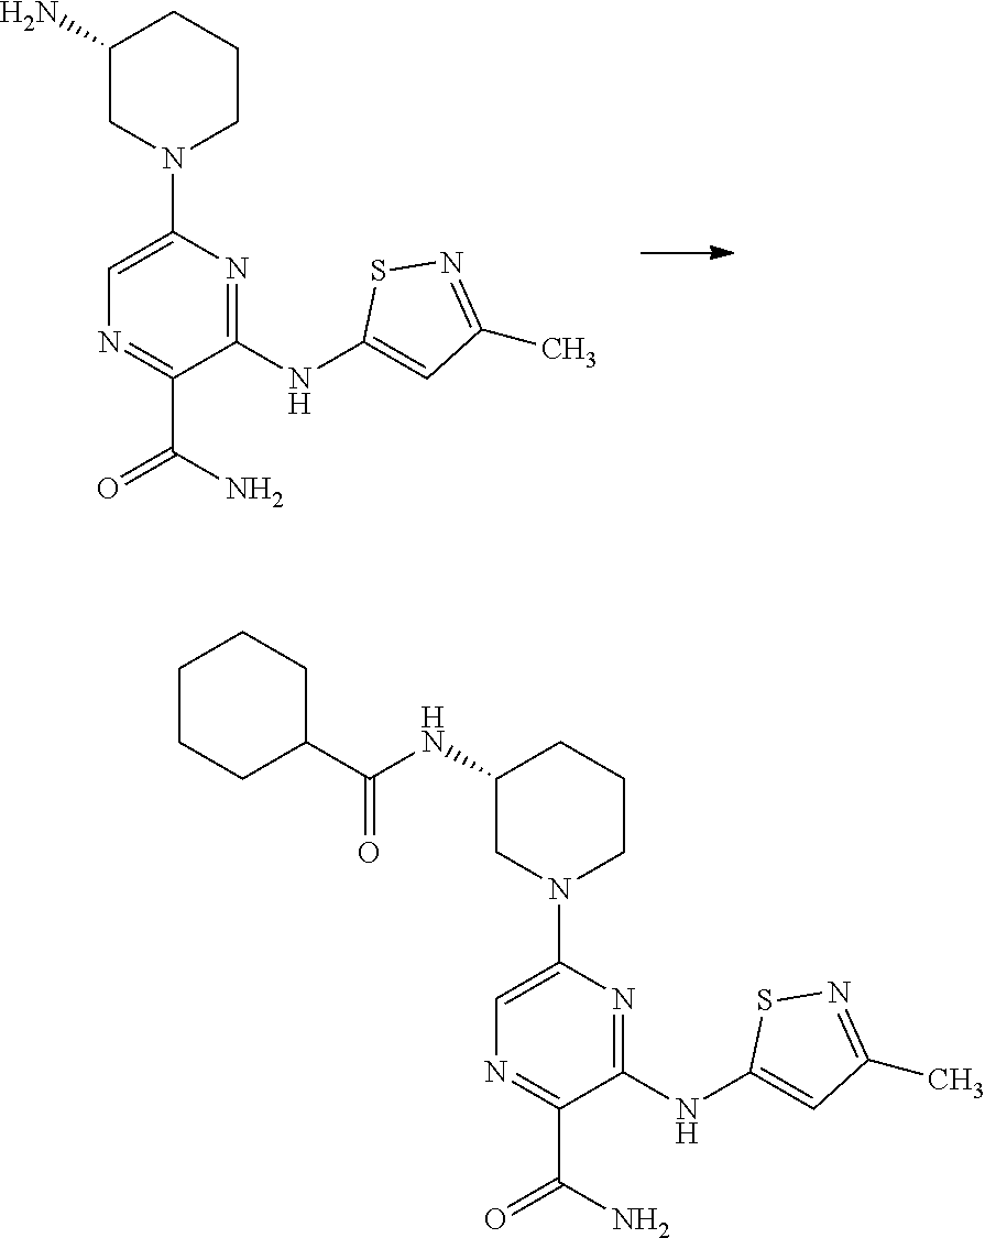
C1(NC2=CC(C)=NS2)=NC(N2CCCC(N)C2)=CN=C1C(N)=O.C1(NC2=CC(C)=NS2)=NC(N2CCCC(NC(C3CCCCC3)=O)C2)=CN=C1C(N)=O
